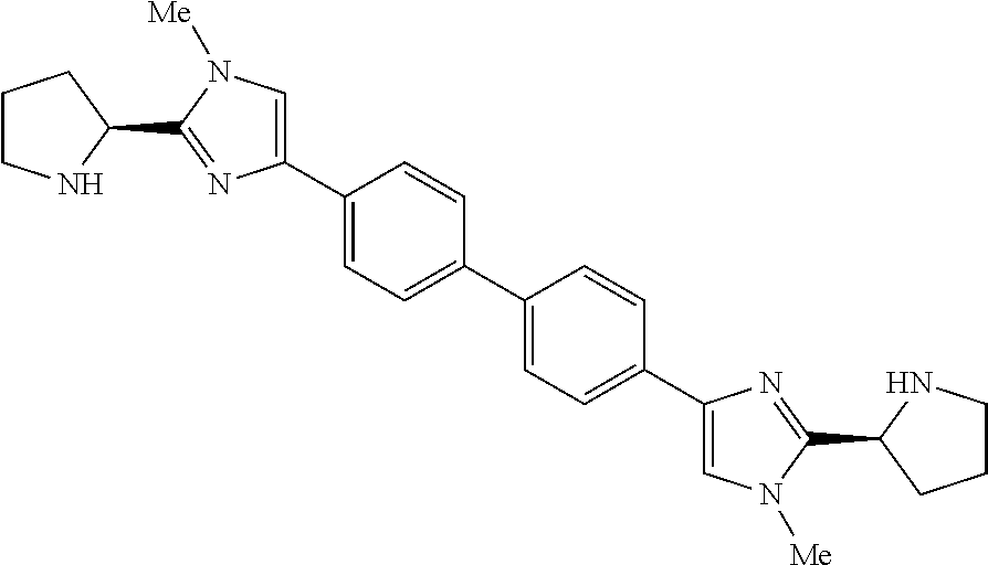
C1(C2=CN([Me])C(C3NCCC3)=N2)=CC=C(C2=CC=C(C3=CN([Me])C(C4NCCC4)=N3)C=C2)C=C1
